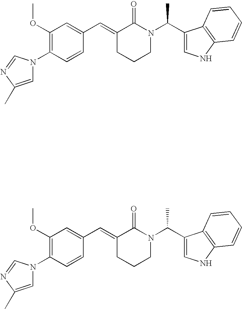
C1=CC(N2C=C(C)N=C2)=C(OC)C=C1C=C1CCCN(C(C2=CNC3=C2C=CC=C3)C)C1=O.C1=CC(N2C=C(C)N=C2)=C(OC)C=C1C=C1CCCN(C(C2=CNC3=C2C=CC=C3)C)C1=O
